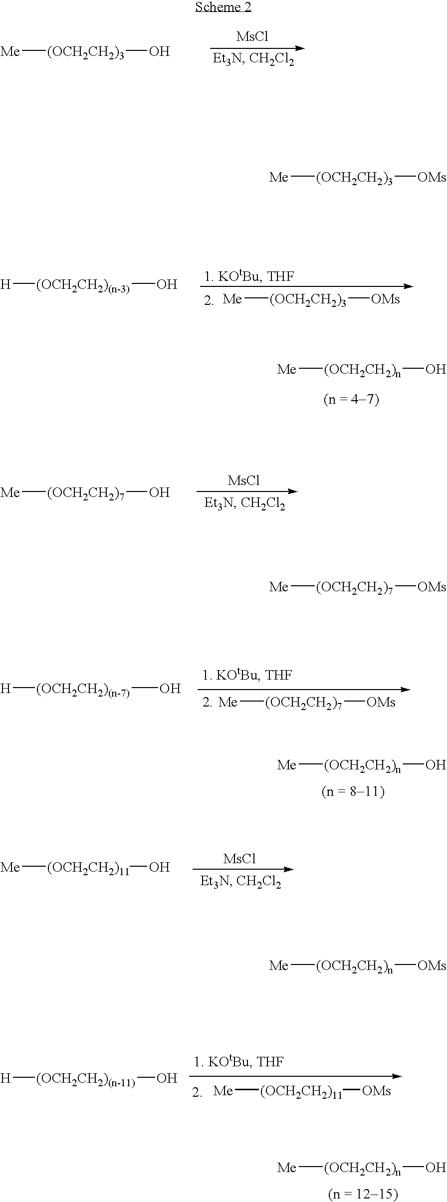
[Me][(OCH2CH2)3]O.[MsCl].[Me][(OCH2CH2)n]O.[Me][(OCH2CH2)7]O.[MsCl].[H][(OCH2CH2)(n-11)]O.[Me][(OCH2CH2)11][OMs].[Me][(OCH2CH2)n]O.[Me][(OCH2CH2)3][OMs].[H][(OCH2CH2)(n-3)]O.[H][(OCH2CH2)(n-7)]O.[Me][(OCH2CH2)7][OMs].[Me][(OCH2CH2)n]O.[Me][(OCH2CH2)11]O.[MsCl].[Me][(OCH2CH2)3][OMs].[Me][(OCH2CH2)7][OMs].[Me][(OCH2CH2)n][OMs]
